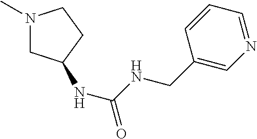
N1(C)CC(NC(NCC2=CN=CC=C2)=O)CC1
